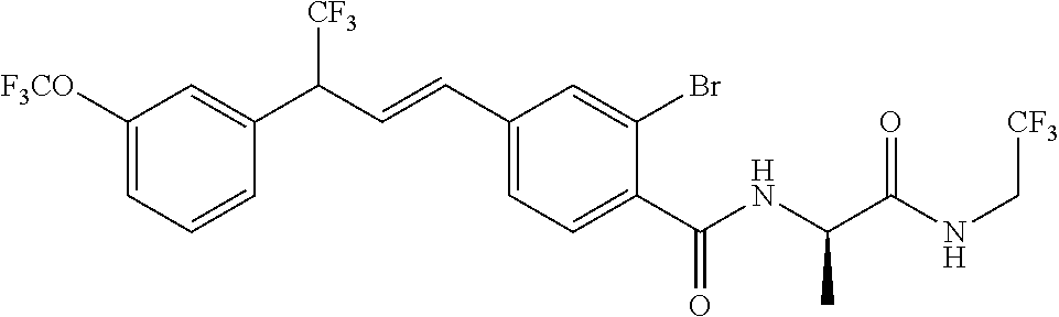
C1=C([F3CO])C=C(C(C=CC2=CC=C(C(NC(C(NC[CF3])=O)C)=O)C(Br)=C2)[CF3])C=C1
